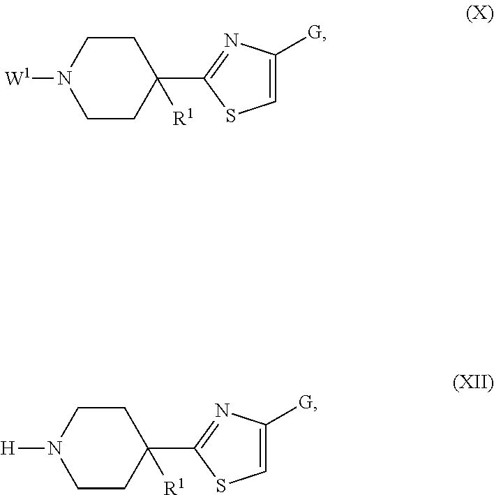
C1CC(C2=NC([G])=CS2)([R1])CCN1[W1].C1CC(C2=NC([G])=CS2)([R1])CCN1[H]
